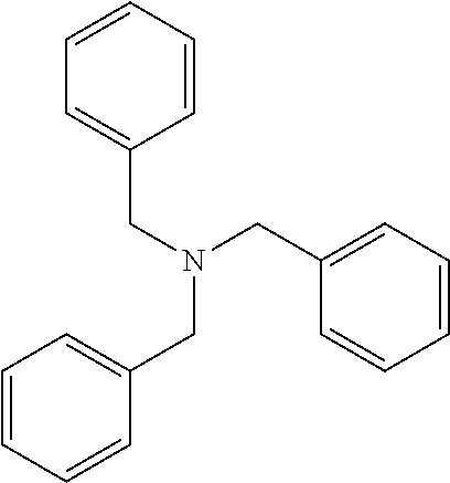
C1=CC=CC(CN(CC2=CC=CC=C2)CC2=CC=CC=C2)=C1
